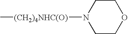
C1CN([(CH2)4NHC(O)]C)CCO1
